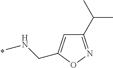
N(C)CC1=CC(C(C)C)=NO1
